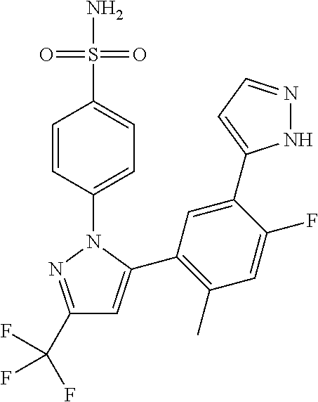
C1(C(F)(F)F)=NN(C2=CC=C(S(N)(=O)=O)C=C2)C(C2=C(C)C=C(F)C(C3=CC=NN3)=C2)=C1
